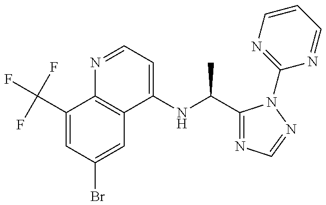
C1(C(F)(F)F)=CC(Br)=CC2=C1N=CC=C2NC(C)C1=NC=NN1C1=NC=CC=N1
